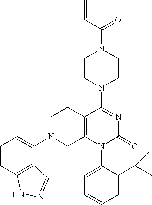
C12=C(C=CC(C)=C1N1CC3=C(CC1)C(N1CCN(C(C=C)=O)CC1)=NC(=O)N3C1=CC=CC=C1C(C)C)NN=C2
